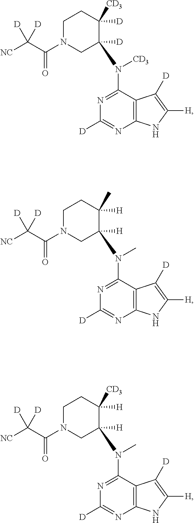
C12=C(C(N([CD3])C3([D])CN(C(C([NC])([D])[D])=O)CCC3([D])[CD3])=NC([D])=N1)C([D])=C([H])N2.C12=C(C(N(C)C3([H])CN(C(C([NC])([D])[D])=O)CCC3([H])C)=NC([D])=N1)C([D])=C([H])N2.C12=C(C(N(C)C3([H])CN(C(C([NC])([D])[D])=O)CCC3([H])[CD3])=NC([D])=N1)C([D])=C([H])N2
